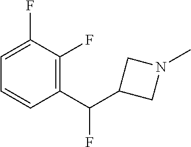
C1=C(F)C(F)=C(C(C2CN(C)C2)F)C=C1
